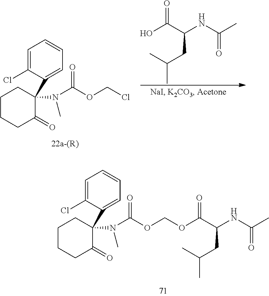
C1=C(Cl)C(C2(N(C(OCOC(C(NC(C)=O)CC(C)C)=O)=O)C)CCCCC2=O)=CC=C1.OC(C(NC(C)=O)CC(C)C)=O.C1=C(Cl)C(C2(N(C(OCCl)=O)C)CCCCC2=O)=CC=C1
